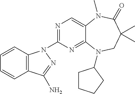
N1=C(N2C3=C(C=CC=C3)C(N)=N2)N=C2C(=C1)N(C)C(=O)C(C)(C)CN2C1CCCC1
